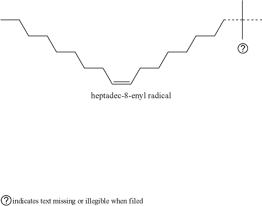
CCCCCCCCC=CCCCCCCCC(C)(C)C
